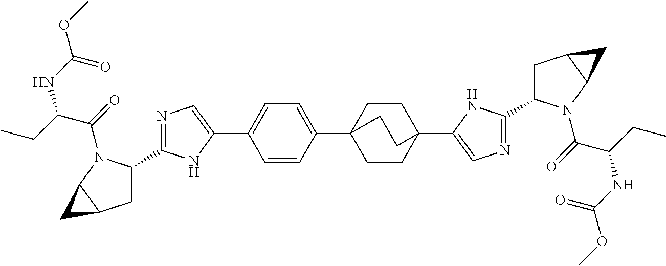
C1=CC(C23CCC(C4=CN=C(C5CC6C(N5C(=O)C(CC)NC(OC)=O)C6)N4)(CC2)CC3)=CC=C1C1=CN=C(C2CC3C(N2C(=O)C(CC)NC(OC)=O)C3)N1
